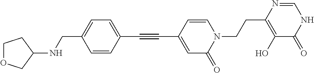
C1(C#CC2=CC=C(CNC3CCOC3)C=C2)=CC(=O)N(CCC2=C(O)C(=O)NC=N2)C=C1
